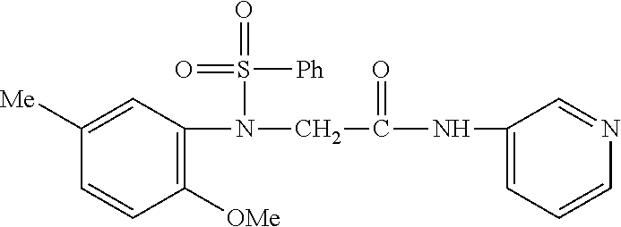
C1([OMe])=C(N(S(=O)([Ph])=O)CC(=O)NC2=CC=CN=C2)C=C([Me])C=C1
